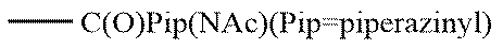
C[C(O)Pip(NAc)(Pip=piperazinyl)]
